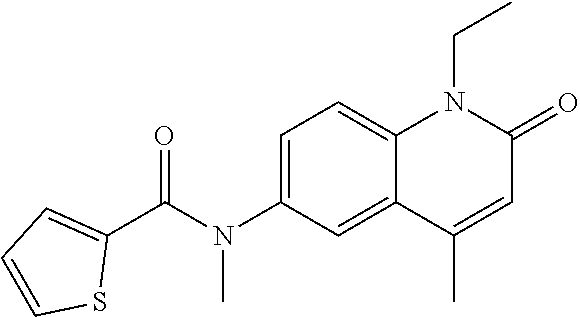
C1(C(N(C2=CC=C3C(=C2)C(C)=CC(=O)N3CC)C)=O)=CC=CS1
